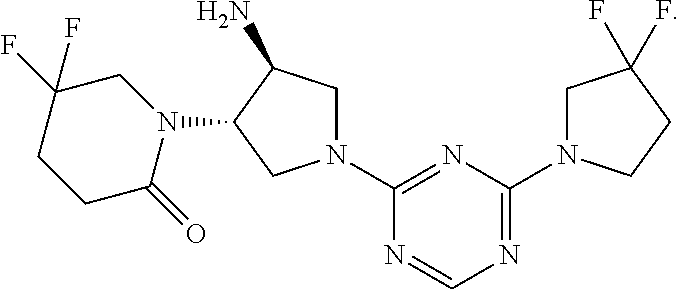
C1N(C2CN(C3=NC(N4CC(F)(F)CC4)=NC=N3)CC2N)C(=O)CCC1(F)F
